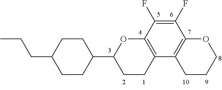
CCCC1CCC(C2CCC3=C(O2)C(F)=C(F)C2=C3CCCO2)CC1
